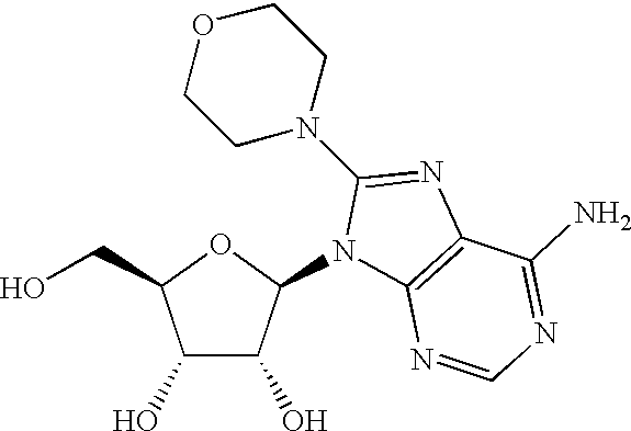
N1(C2C(O)C(O)C(CO)O2)C2=C(N=C1N1CCOCC1)C(N)=NC=N2
